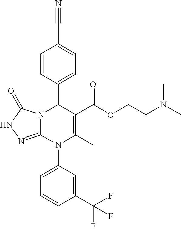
C1=CC(C2N3C(=NNC3=O)N(C3=CC=CC(C(F)(F)F)=C3)C(C)=C2C(OCCN(C)C)=O)=CC=C1C#N
